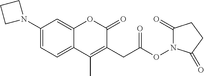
C1(N2CCC2)=CC=C2C(=C1)OC(=O)C(CC(ON1C(=O)CCC1=O)=O)=C2C
